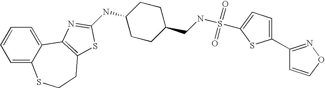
C1=C2C(=CC=C1)C1=C(CCS2)SC(NC2CCC(CNS(=O)(=O)C3=CC=C(C4=NOC=C4)S3)CC2)=N1
